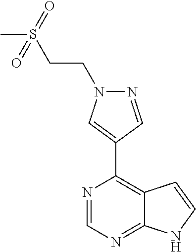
N1=CN=C2C(=C1C1=CN(CCS(C)(=O)=O)N=C1)C=CN2
